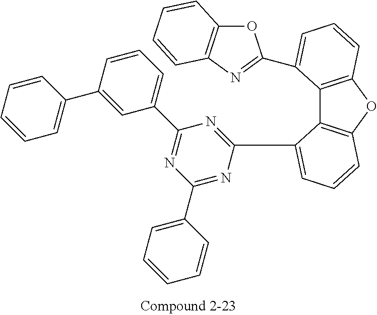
C12=C(OC3=C1C(C1=NC(C4=CC=CC(C5=CC=CC=C5)=C4)=NC(C4=CC=CC=C4)=N1)=CC=C3)C=CC=C2C1=NC2=C(O1)C=CC=C2
